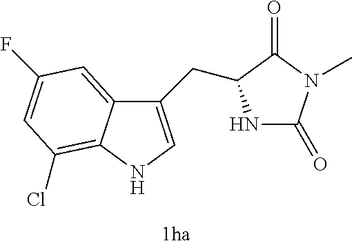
C12=CC(F)=CC(Cl)=C1NC=C2CC1NC(=O)N(C)C1=O.[1ha]
